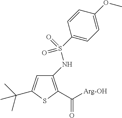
C1(NS(C2=CC=C(OC)C=C2)(=O)=O)=C(C([Arg-OH])=O)SC(C(C)(C)C)=C1
